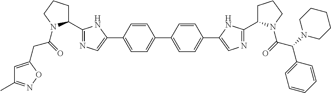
C1(C2=NC=C(C3=CC=C(C4=CC=C(C5=CN=C(C6CCCN6C(=O)C(N6CCCCC6)C6=CC=CC=C6)N5)C=C4)C=C3)N2)CCCN1C(=O)CC1=CC(C)=NO1
